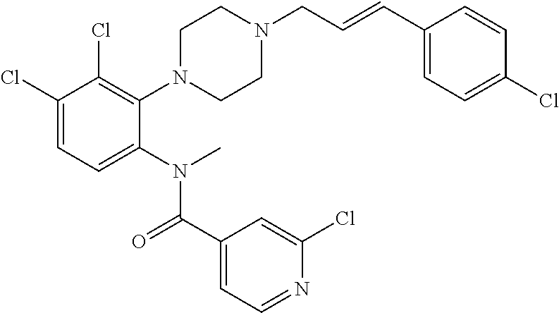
C1(Cl)=CC=C(N(C(C2=CC=NC(Cl)=C2)=O)C)C(N2CCN(CC=CC3=CC=C(Cl)C=C3)CC2)=C1Cl
